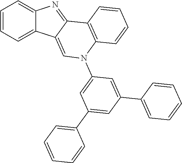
C1=CC=C2C(=C1)N=C1C2=CN(C2=CC(C3=CC=CC=C3)=CC(C3=CC=CC=C3)=C2)C2=C1C=CC=C2
